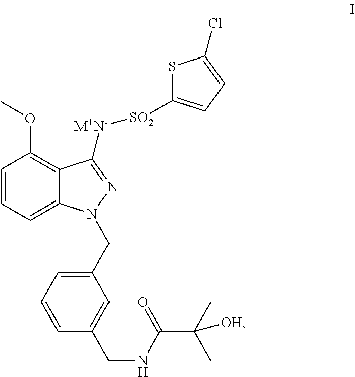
C1=CC=C2C(=C1OC)C([M+N-][SO2]C1=CC=C(Cl)S1)=NN2CC1=CC=CC(CNC(C(C)(C)[OH])=O)=C1
